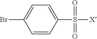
C1=CC(S([X])(=O)=O)=CC=C1Br
